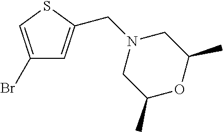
C1(Br)=CSC(CN2CC(C)OC(C)C2)=C1
